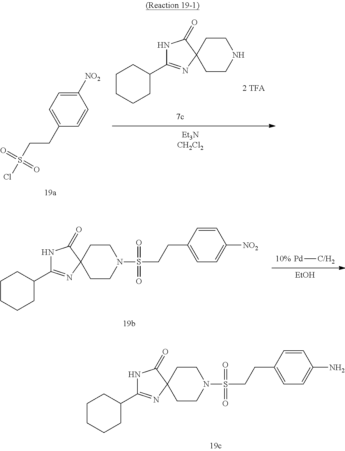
C1(C2=NC3(C(=O)N2)CCN(S(=O)(=O)CCC2=CC=C(N)C=C2)CC3)CCCCC1.[Pd][C/H2].[EtOH].C1(C2=NC3(C(=O)N2)CCN(S(=O)(=O)CCC2=CC=C([NO2])C=C2)CC3)CCCCC1.C1(C2=NC3(C(=O)N2)CCNCC3)CCCCC1.C1([NO2])=CC=C(CCS(Cl)(=O)=O)C=C1
